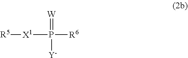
[R5][X1]P([R6])(=[W])[Y]
